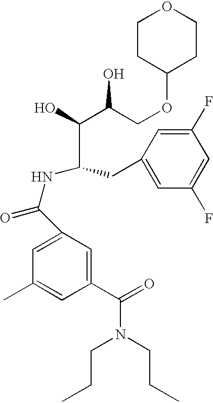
C1(C(=O)N(CCC)CCC)=CC(C(NC(CC2=CC(F)=CC(F)=C2)C(C(O)COC2CCOCC2)O)=O)=CC(C)=C1
